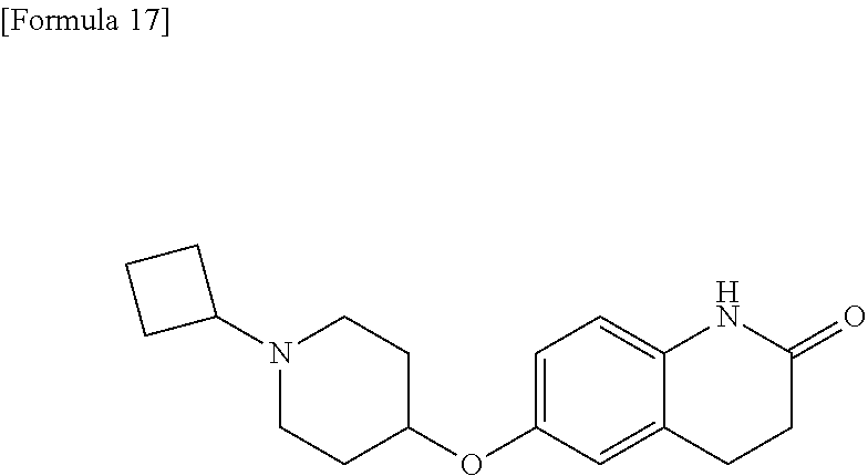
C1(OC2=CC=C3C(=C2)CCC(=O)N3)CCN(C2CCC2)CC1
